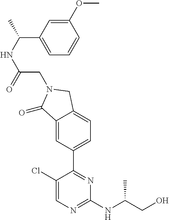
C1(Cl)=CN=C(NC(C)CO)N=C1C1=CC=C2C(=C1)C(=O)N(CC(NC(C)C1=CC=CC(OC)=C1)=O)C2
